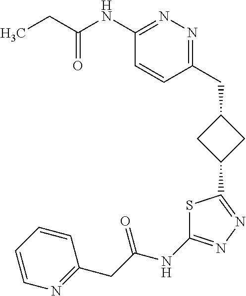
C1(NC(CC)=O)=NN=C(CC2CC(C3=NN=C(NC(CC4=NC=CC=C4)=O)S3)C2)C=C1
